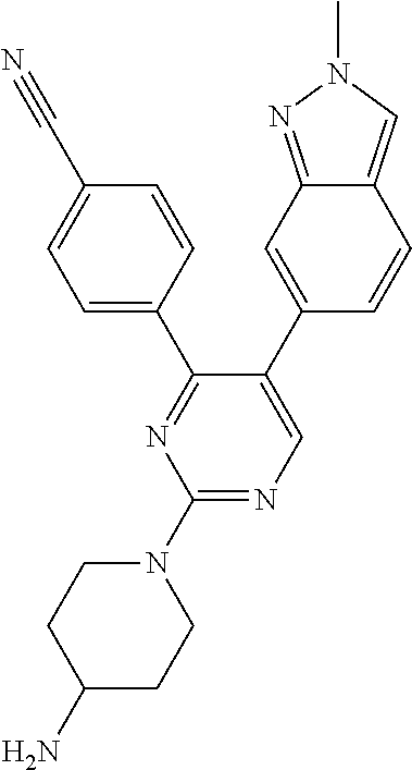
C1=C(C#N)C=CC(C2=NC(N3CCC(N)CC3)=NC=C2C2=CC3=NN(C)C=C3C=C2)=C1
